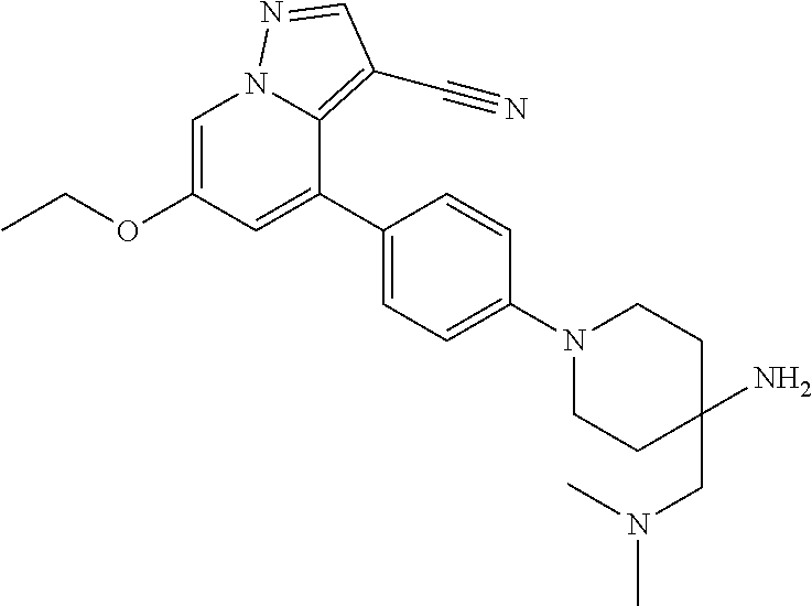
C1(C2=CC(OCC)=CN3C2=C(C#N)C=N3)=CC=C(N2CCC(CN(C)C)(N)CC2)C=C1
